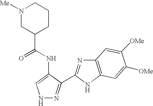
N1N=C(C2=NC3=C(N2)C=C([OMe])C([OMe])=C3)C(NC(C2CCCN([Me])C2)=O)=C1
